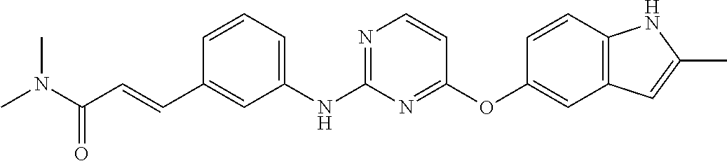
C1=CC=C(NC2=NC=CC(OC3=CC4=C(C=C3)NC(C)=C4)=N2)C=C1C=CC(N(C)C)=O
